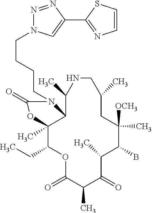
O1C(=O)C(C)C(=O)C(C)C(B)C([OCH3])(C)CC(C)CNC(C)C2C(C)(C1CC)OC(=O)N2CCCCN1N=NC(C2=NC=CS2)=C1
